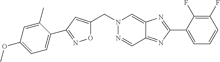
C(N1N=CC2=NC(C3=CC=CC(F)=C3F)=NC2=C1)C1=CC(C2=CC=C(OC)C=C2C)=NO1
